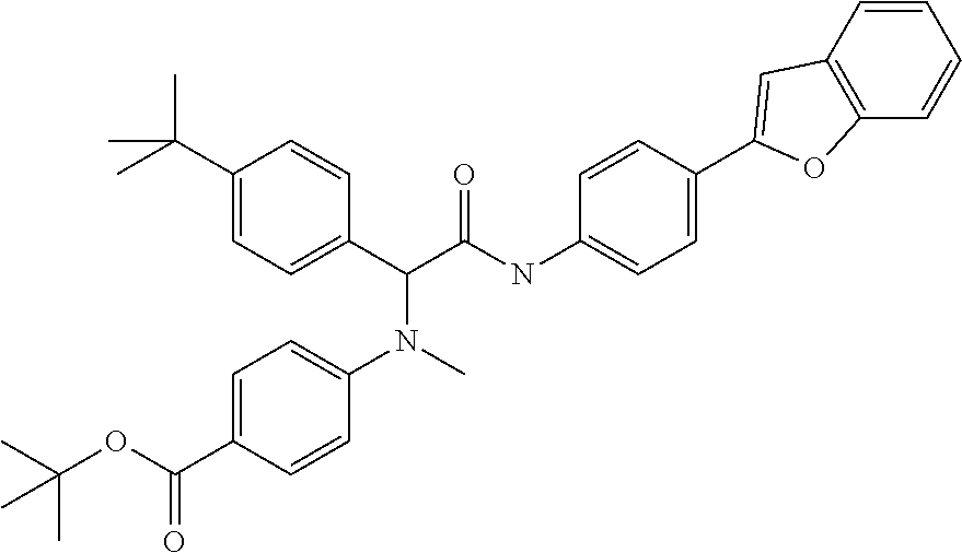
C1(C(C)(C)C)=CC=C(C(C(NC2=CC=C(C3=CC4=C(C=CC=C4)O3)C=C2)=O)N(C2=CC=C(C(=O)OC(C)(C)C)C=C2)C)C=C1
